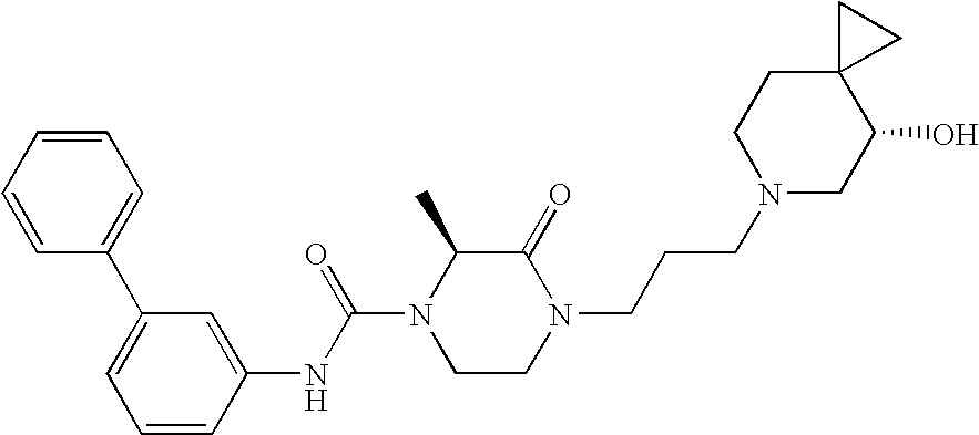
C1=CC=CC(C2=CC=CC(NC(N3CCN(CCCN4CC(O)C5(CC4)CC5)C(=O)C3C)=O)=C2)=C1
